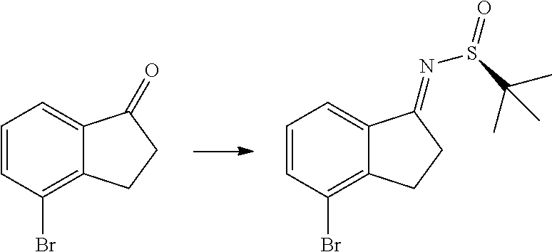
C1=CC(Br)=C2C(=C1)C(=O)CC2.C1=CC(Br)=C2C(=C1)C(=NS(=O)C(C)(C)C)CC2
